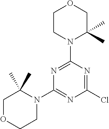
C1OCCN(C2=NC(Cl)=NC(N3C(C)(C)COCC3)=N2)C1(C)C
